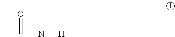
CC(N[H])=O
